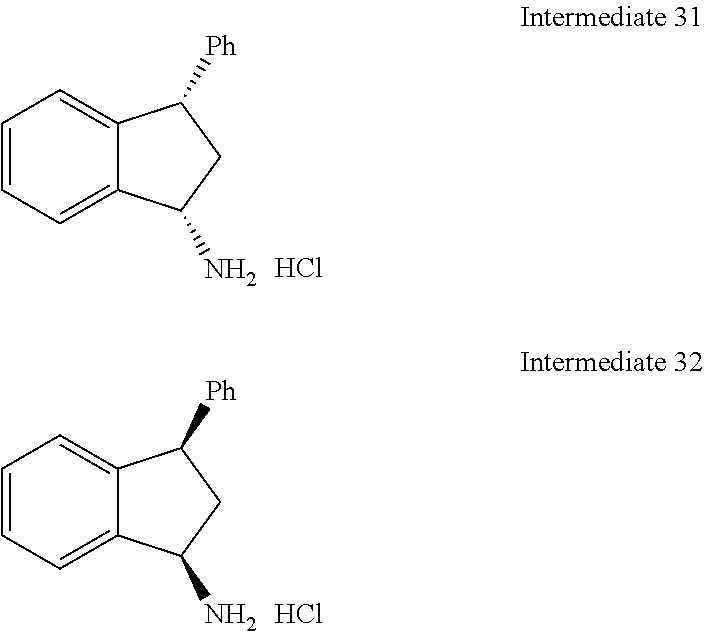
C1=CC=C2C(=C1)C([Ph])CC2N.Cl.C1=CC=C2C(=C1)C([Ph])CC2N.Cl
